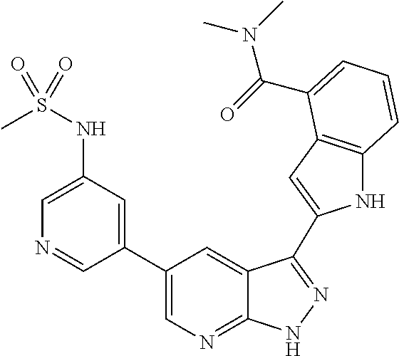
C1(C2=CN=C3C(=C2)C(C2=CC4=C(N2)C=CC=C4C(=O)N(C)C)=NN3)=CC(NS(C)(=O)=O)=CN=C1
